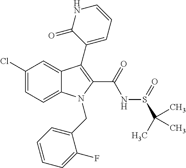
C1(Cl)=CC=C2C(=C1)C(C1=CC=CNC1=O)=C(C(NS(=O)C(C)(C)C)=O)N2CC1=CC=CC=C1F
